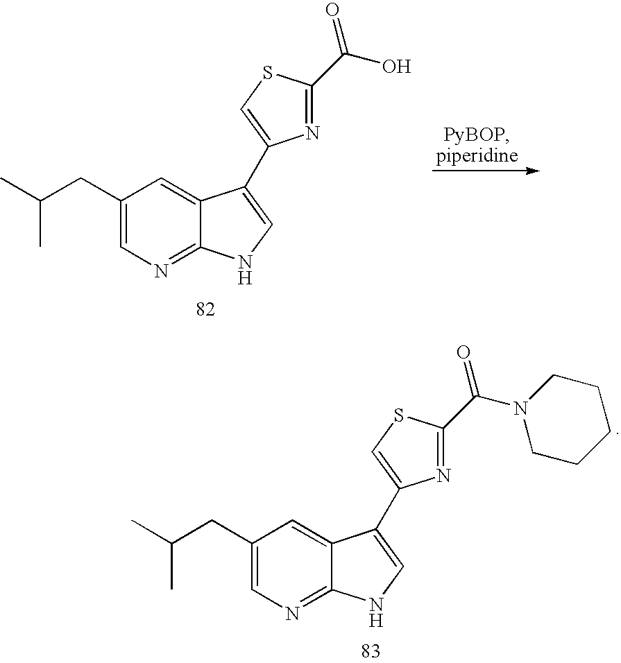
C1(CC(C)C)=CN=C2C(=C1)C(C1=CSC(C(N3CCCCC3)=O)=N1)=CN2.C1(CC(C)C)=CN=C2C(=C1)C(C1=CSC(C(O)=O)=N1)=CN2
